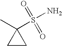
C1(C)(S(N)(=O)=O)CC1
